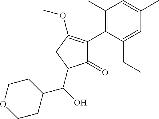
C1(=O)C(C2=C(C)C=C(C)C=C2CC)=C(OC)CC1C(C1CCOCC1)O
